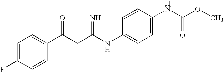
C1=C(F)C=CC(C(CC(NC2=CC=C(NC(OC)=O)C=C2)=N)=O)=C1
